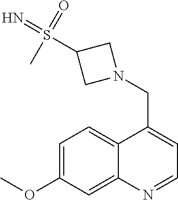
C1=C(OC)C=C2C(=C1)C(CN1CC(S(=N)(C)=O)C1)=CC=N2
